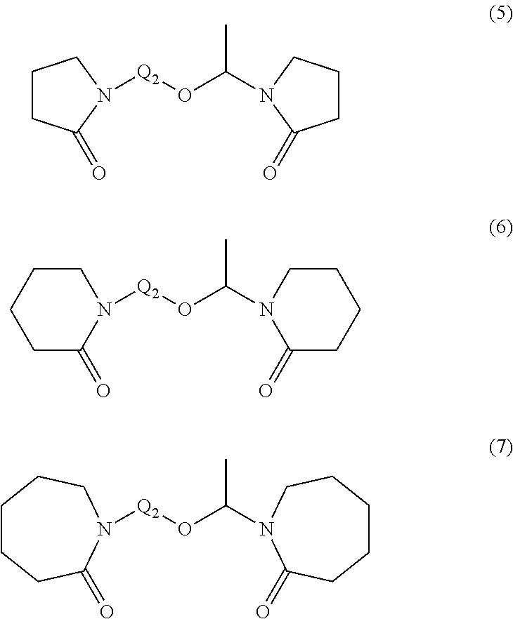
C1CC(=O)N([Q2]OC(N2CCCC2=O)C)C1.C1C(=O)N([Q2]OC(N2C(=O)CCCC2)C)CCC1.C1CCC(=O)N([Q2]OC(N2CCCCCC2=O)C)CC1
